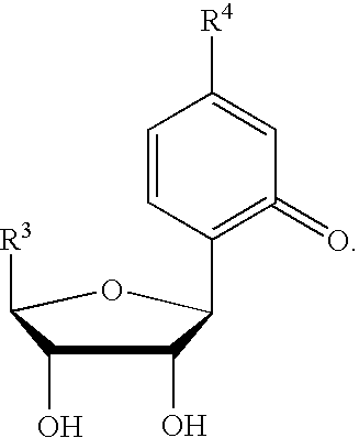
OC1C(O)C([R3])OC1C1=C(=O)C=C([R4])C=C1
